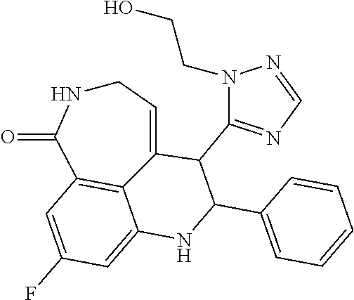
C1NC(=O)C2=C3C(=CC(F)=C2)NC(C2=CC=CC=C2)C(C2=NC=NN2CCO)C3=C1
